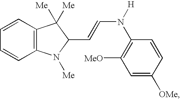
C12=C(C=CC=C1)C([Me])([Me])C(C=CN(C1=C([MeO])C=C([OMe])C=C1)[H])N2[Me]
